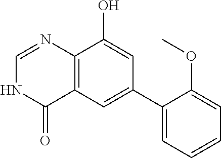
C12=C(C=C(C3=CC=CC=C3OC)C=C1O)C(=O)NC=N2
